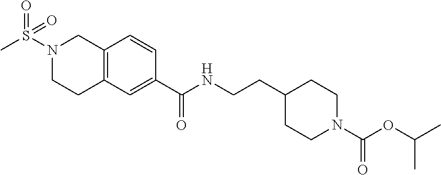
O=S(N1CCC2=C(C1)C=CC(C(NCCC1CCN(C(OC(C)C)=O)CC1)=O)=C2)(C)=O
